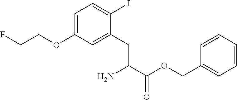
C1=C(OCCF)C=C(CC(C(OCC2=CC=CC=C2)=O)N)C(I)=C1
